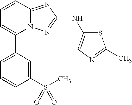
N(C1=NN2C(=N1)C=CC=C2C1=CC=CC(S(C)(=O)=O)=C1)C1=CN=C(C)S1
